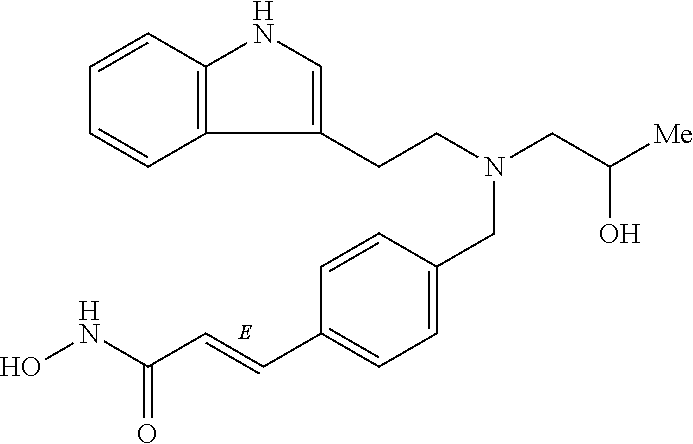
C12=C(C=CC=C1)NC=C2CCN(CC([Me])O)CC1=CC=C(C=CC(NO)=O)C=C1
